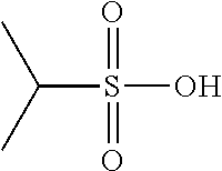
C(S(=O)(=O)O)(C)C
